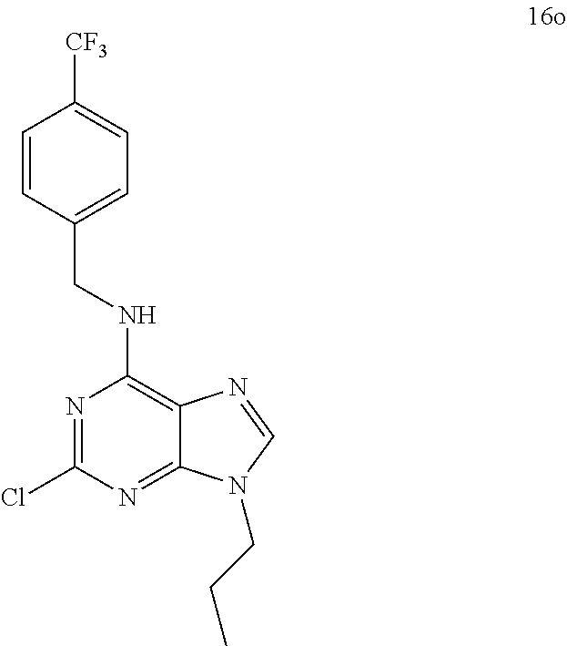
N1=C(Cl)N=C2C(=C1NCC1=CC=C([CF3])C=C1)N=CN2CCC
